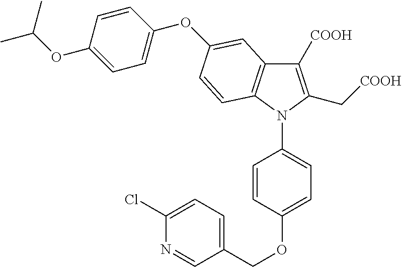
C1([COOH])=C(C[COOH])N(C2=CC=C(OCC3=CC=C(Cl)N=C3)C=C2)C2=C1C=C(OC1=CC=C(OC(C)C)C=C1)C=C2
